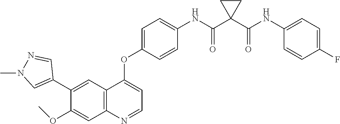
C12=C(N=CC=C1OC1=CC=C(NC(C3(C(NC4=CC=C(F)C=C4)=O)CC3)=O)C=C1)C=C(OC)C(C1=CN(C)N=C1)=C2
